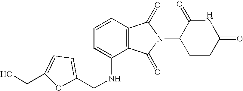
C1=CC=C(NCC2=CC=C(CO)O2)C2=C1C(=O)N(C1CCC(=O)NC1=O)C2=O
